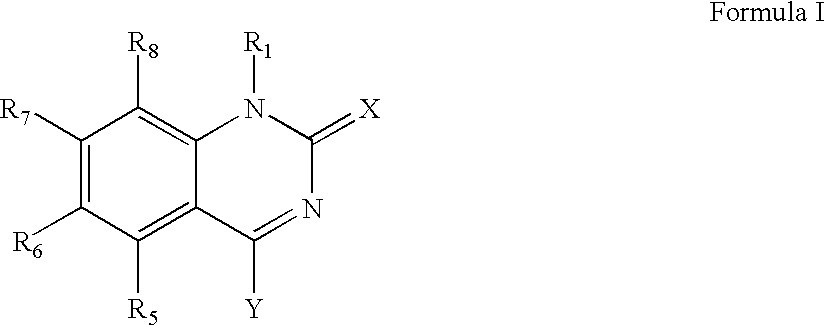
C1([R7])=C([R6])C([R5])=C2C(=C1[R8])N([R1])C(=[X])N=C2[Y]
